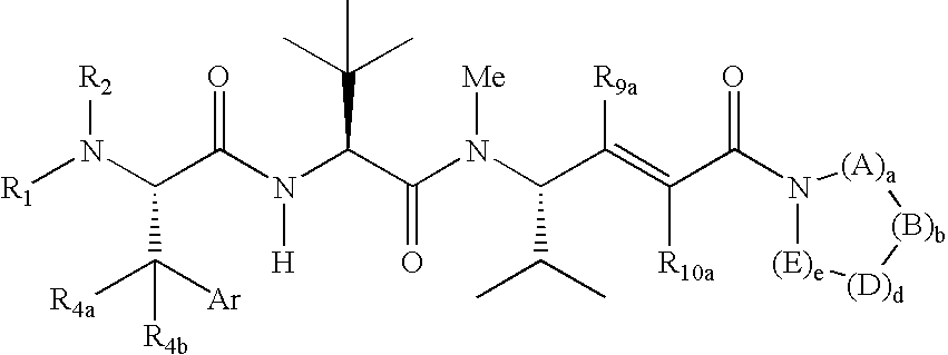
C(N(C(C(N(C(C(=C(C(N1[(E)e][(D)d][(B)b][(A)a]1)=O)[R10a])[R9a])C(C)C)[Me])=O)C(C)(C)C)[H])(=O)C(N([R1])[R2])C([Ar])([R4a])[R4b]
